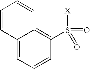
C12=CC=CC(S([X])(=O)=O)=C1C=CC=C2
